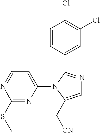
C1(N2C(C[CN])=CN=C2C2=CC(Cl)=C(Cl)C=C2)=CC=NC(SC)=N1
